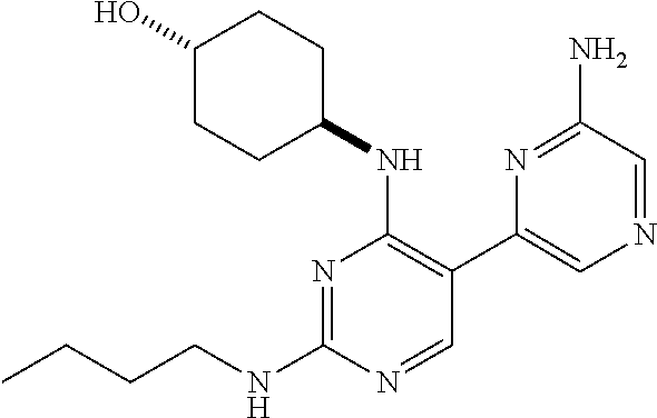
N1=C(NCCCC)N=CC(C2=CN=CC(N)=N2)=C1NC1CCC(O)CC1
